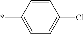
C1=CC(*)=CC=C1Cl
